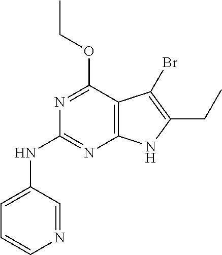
C12=C(C(OCC)=NC(NC3=CC=CN=C3)=N1)C(Br)=C(CC)N2
